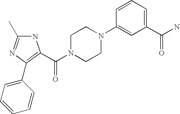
N1C(C)=NC(C2=CC=CC=C2)=C1C(N1CCN(C2=CC(C(N)=O)=CC=C2)CC1)=O
